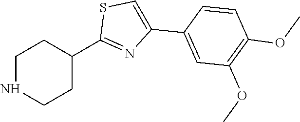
C1NCCC(C2=NC(C3=CC(OC)=C(OC)C=C3)=CS2)C1
